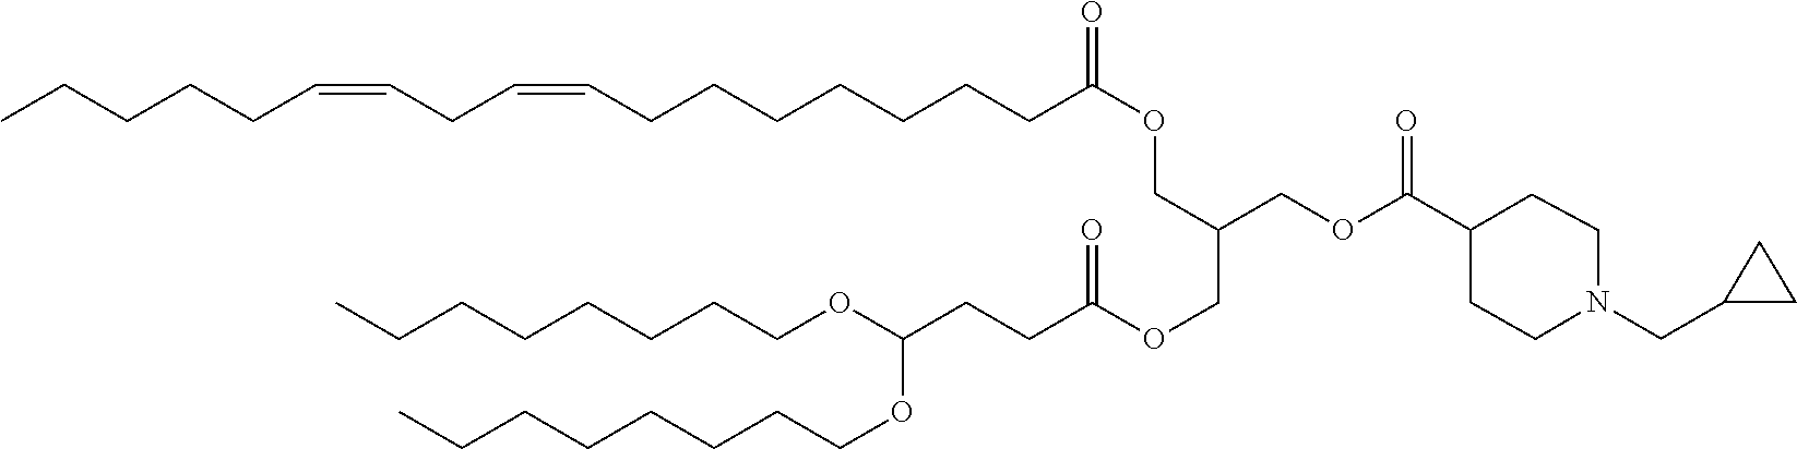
C(CC)CCCCCOC(OCCCCCCCC)CCC(=O)OCC(COC(CCCCCCCC=CCC=CCCCCC)=O)COC(C1CCN(CC2CC2)CC1)=O
